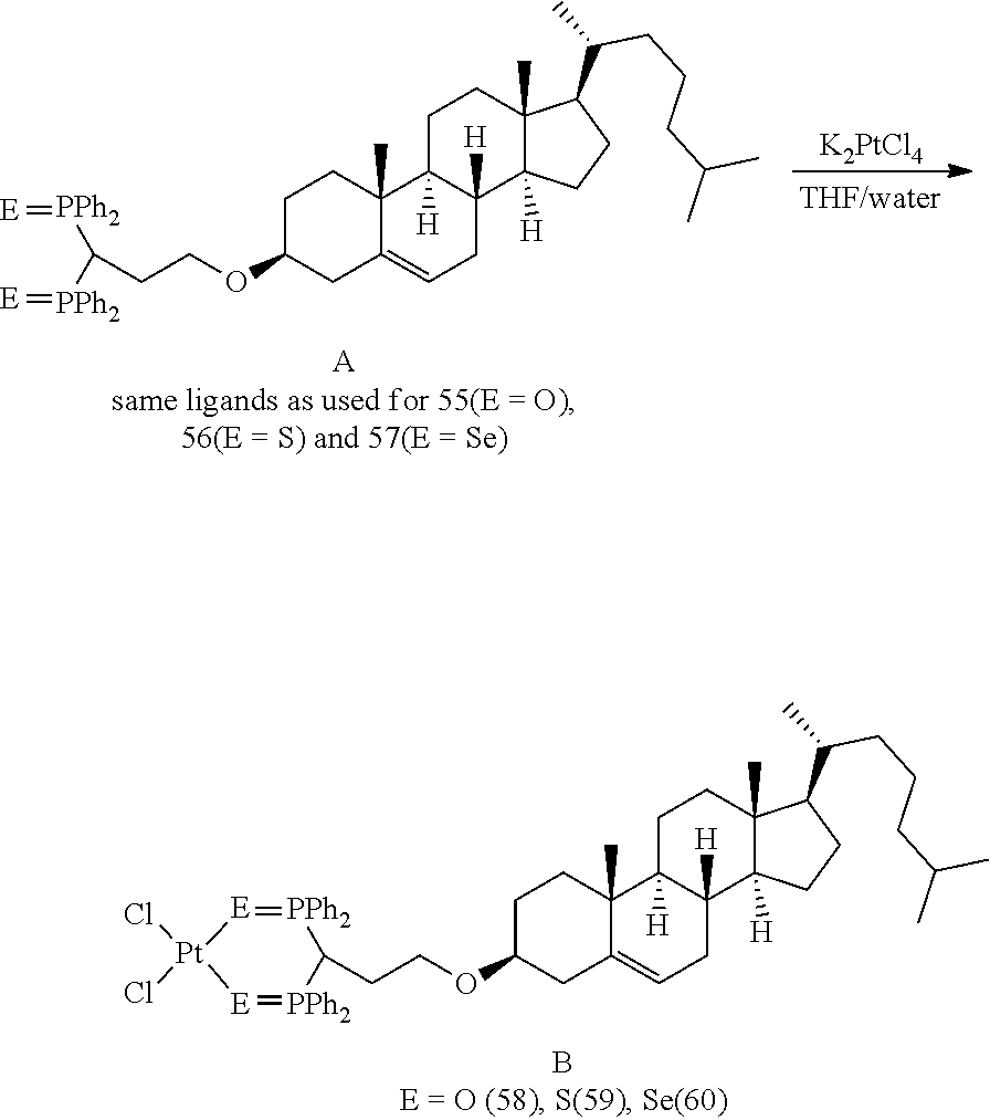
C1C(OCCC2[PPh2]=[E][Pt](Cl)(Cl)[E]=[PPh2]2)CC2=CCC3([H])C([H])(C2(C)C1)CCC1(C)C3([H])CCC1C(C)CCCC(C)C.C1C(OCCC([PPh2]=[E])[PPh2]=[E])CC2=CCC3([H])C([H])(C2(C)C1)CCC1(C)C3([H])CCC1C(C)CCCC(C)C.[K2PtCl4]
